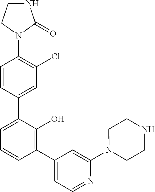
N1(C2=C(Cl)C=C(C3=CC=CC(C4=CC=NC(N5CCNCC5)=C4)=C3O)C=C2)C(=O)NCC1
